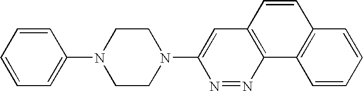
C1=CC=CC(N2CCN(C3=CC4=C(N=N3)C3=C(C=C4)C=CC=C3)CC2)=C1
